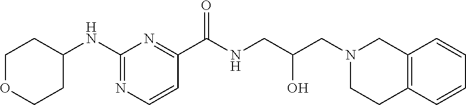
C1(NC2CCOCC2)=NC=CC(C(NCC(CN2CCC3=C(C2)C=CC=C3)O)=O)=N1
